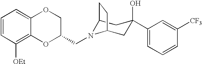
C12N(CC3COC4=CC=CC([OEt])=C4O3)C(CC(O)(C3=CC=CC([CF3])=C3)C1)CC2
